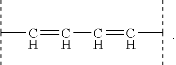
C(=CC=CC(C)C)C(C)C
